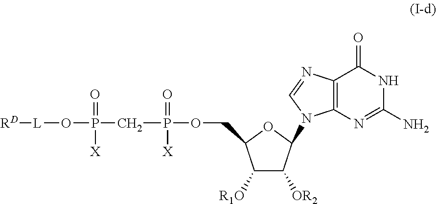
C12=C(N=C(N)NC1=O)N(C1C([OR2])C([R1O])C(COP(CP(O[L][RD])(=O)[X])(=O)[X])O1)C=N2
